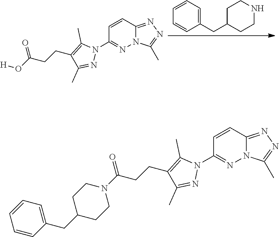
C1=CC2=NN=C(C)N2N=C1N1C(C)=C(CCC(N2CCC(CC3=CC=CC=C3)CC2)=O)C(C)=N1.C1=CC2=NN=C(C)N2N=C1N1C(C)=C(CCC(O[H])=O)C(C)=N1.C1(CC2CCNCC2)=CC=CC=C1
